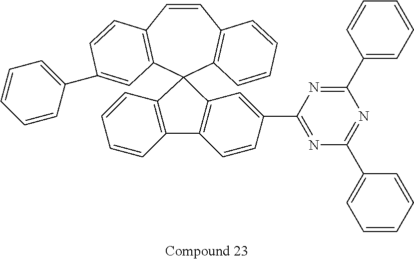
C1=CC2=C(C=CC=C2)C2(C3=C1C=CC(C1=CC=CC=C1)=C3)C1=C(C3=C2C=CC=C3)C=CC(C2=NC(C3=CC=CC=C3)=NC(C3=CC=CC=C3)=N2)=C1
